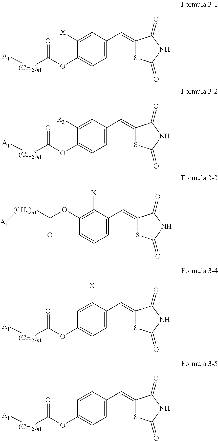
C1=C(C=C2SC(=O)NC2=O)C=C([X])C(OC([(CH2)n1][A1])=O)=C1.C1=C(C=C2SC(=O)NC2=O)C([X])=C(OC([(CH2)n1][A1])=O)C=C1.C1=C(C=C2SC(=O)NC2=O)C=C([R3])C(OC([(CH2)n1][A1])=O)=C1.C1=C(C=C2SC(=O)NC2=O)C([X])=CC(OC([(CH2)n1][A1])=O)=C1.C1=C(C=C2SC(=O)NC2=O)C=CC(OC([(CH2)n1][A1])=O)=C1
